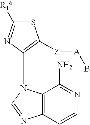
S1C([R1a])=NC(N2C3=C(N=C2)C=CN=C3N)=C1[Z][A]B
